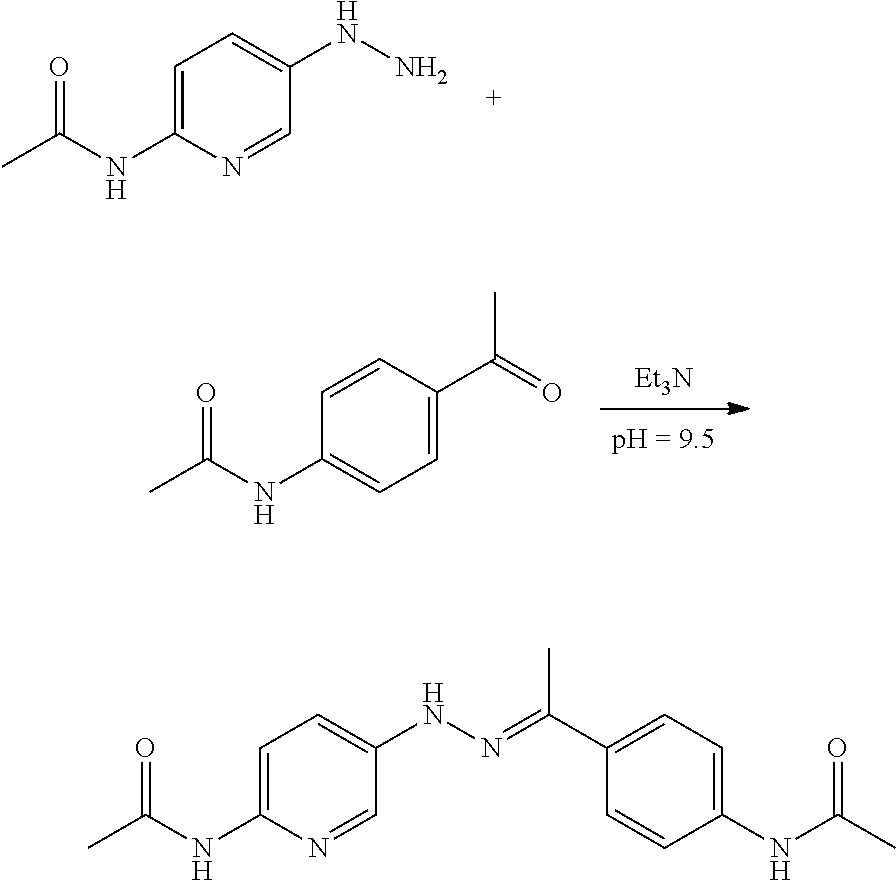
C1=C(NC(C)=O)N=CC(NN)=C1.[Et3N].C1=C(NC(C)=O)C=CC(C(=O)C)=C1.C1=C(NC(C)=O)N=CC(NN=C(C2=CC=C(NC(C)=O)C=C2)C)=C1
